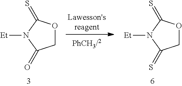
C1OC(=S)N([Et])C1=O.C1OC(=S)N([Et])C1=S
